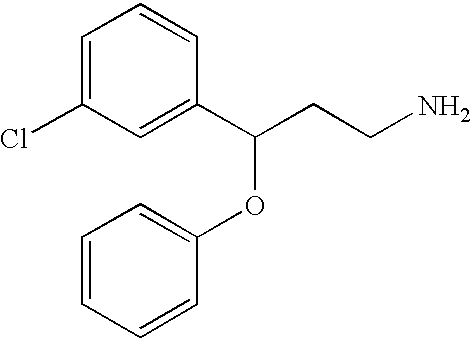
C1=C(Cl)C=C(C(CCN)OC2=CC=CC=C2)C=C1
